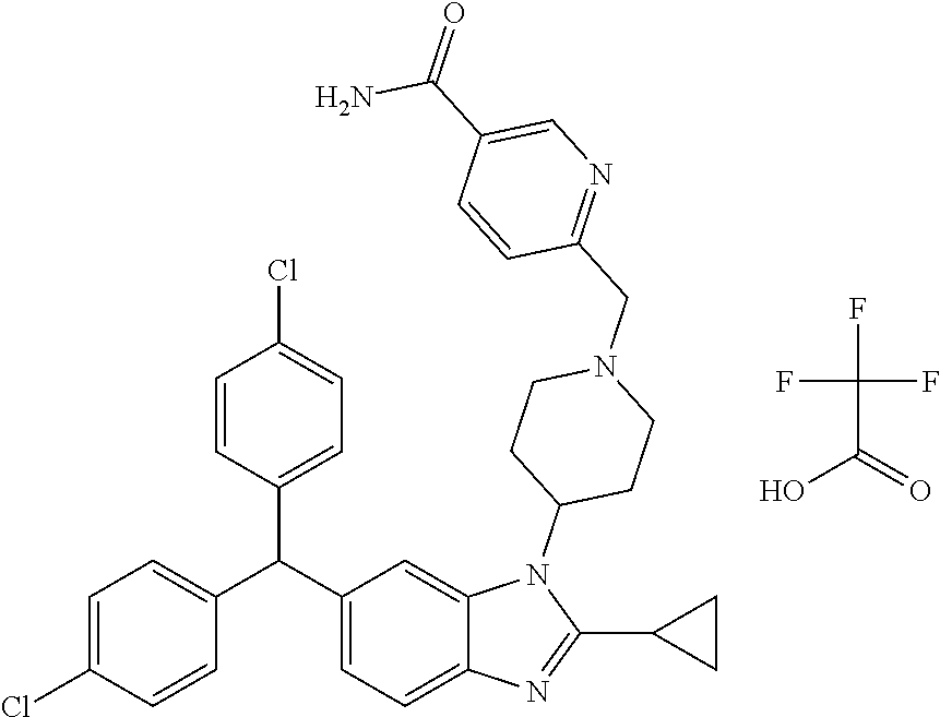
C1=C(Cl)C=CC(C(C2=CC=C3C(=C2)N(C2CCN(CC4=NC=C(C(=O)N)C=C4)CC2)C(C2CC2)=N3)C2=CC=C(Cl)C=C2)=C1.FC(C(=O)O)(F)F
